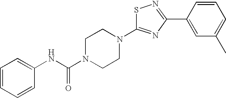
S1C(N2CCN(C(NC3=CC=CC=C3)=O)CC2)=NC(C2=CC(C)=CC=C2)=N1
